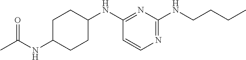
N1=C(NCCCC)N=C(NC2CCC(NC(C)=O)CC2)C=C1
